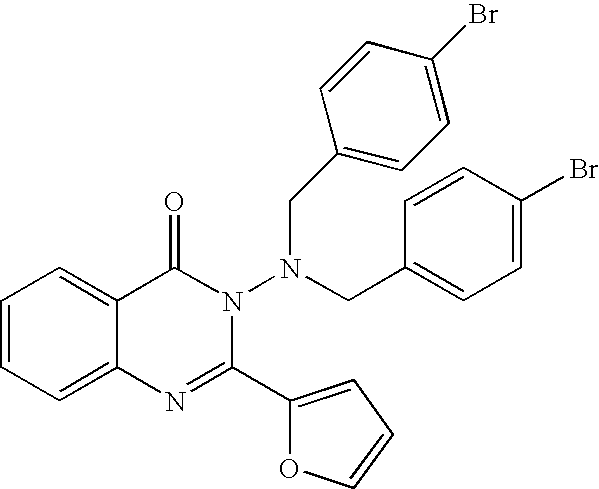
C1=CC=C2C(=C1)C(=O)N(N(CC1=CC=C(Br)C=C1)CC1=CC=C(Br)C=C1)C(C1=CC=CO1)=N2
